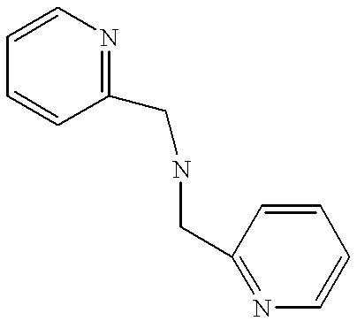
C1=CC(CNCC2=NC=CC=C2)=NC=C1
